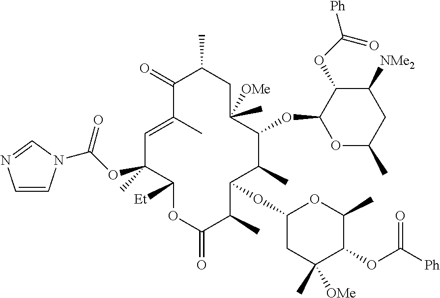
C1(=O)C(C)=CC(OC(=O)N2C=CN=C2)(C)C([Et])OC(=O)C(C)C(OC2CC(C)([OMe])C(OC([Ph])=O)C(C)O2)C(C)C(OC2OC(C)CC([NMe2])C2OC([Ph])=O)C([OMe])(C)CC1C
